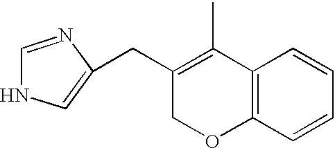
C1(CC2=CNC=N2)=C(C)C2=C(OC1)C=CC=C2
